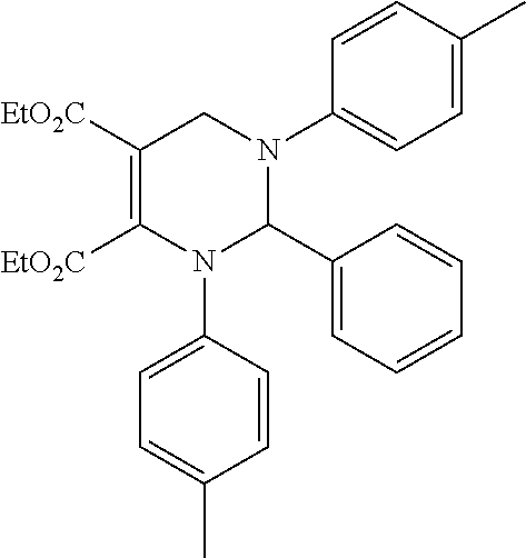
C1([EtO2C])=C([EtO2C])N(C2=CC=C(C)C=C2)C(C2=CC=CC=C2)N(C2=CC=C(C)C=C2)C1
